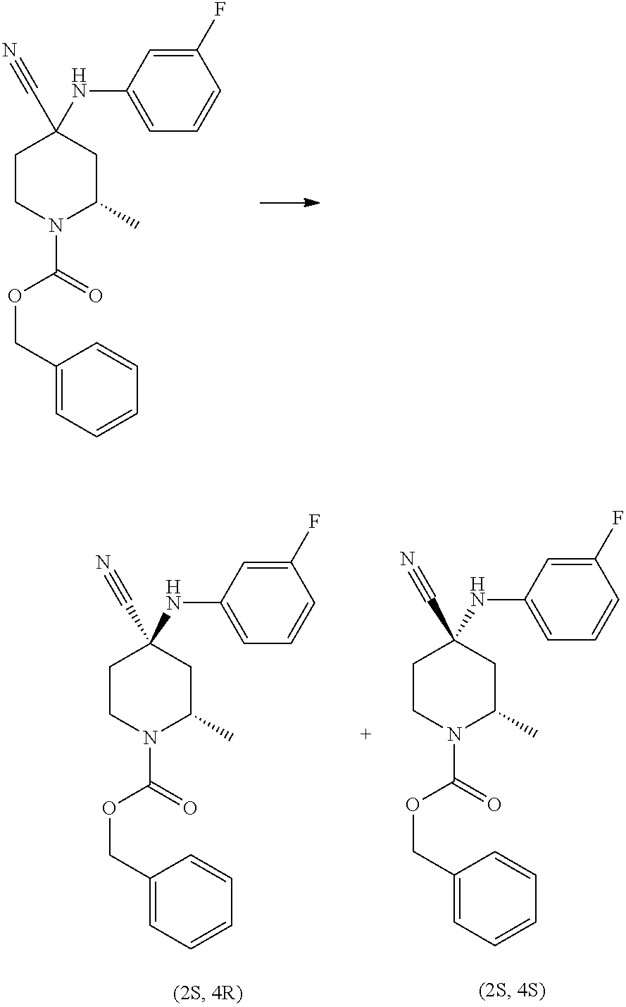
C1CN(C(=O)OCC2=CC=CC=C2)C(C)CC1(C#N)NC1=CC=CC(F)=C1.C1CN(C(=O)OCC2=CC=CC=C2)C(C)CC1(C#N)NC1=CC=CC(F)=C1.C1CN(C(=O)OCC2=CC=CC=C2)C(C)CC1(C#N)NC1=CC=CC(F)=C1
